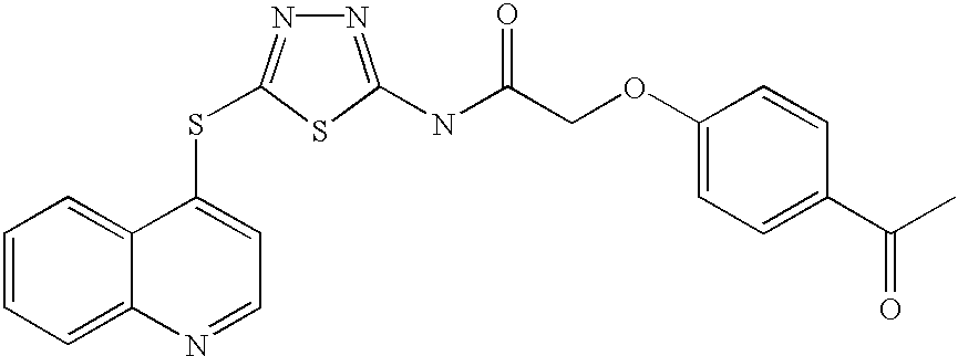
C1=CC=C2C(=C1)C(SC1=NN=C(NC(=O)COC3=CC=C(C(C)=O)C=C3)S1)=CC=N2
